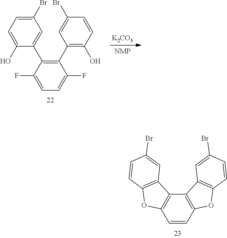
C1=CC2=C(C3=C1OC1=C3C=C(Br)C=C1)C1=C(O2)C=CC(Br)=C1.C1(C2=C(O)C=CC(Br)=C2)=C(C2=CC(Br)=CC=C2O)C(F)=CC=C1F.[K2CO3].[NMP]
